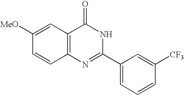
C1=CC([CF3])=CC(C2=NC3=C(C(=O)N2)C=C([MeO])C=C3)=C1
